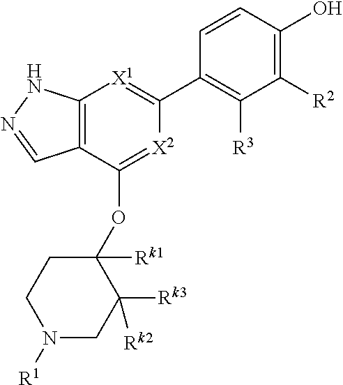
C1([R2])=C(O)C=CC(C2=[X1]C3=C(C(OC4([Rk1])CCN([R1])CC4([Rk2])[Rk3])=[X2]2)C=NN3)=C1[R3]
